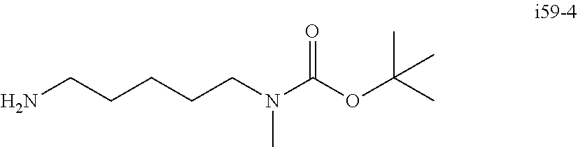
NCCCCCN(C(OC(C)(C)C)=O)C
